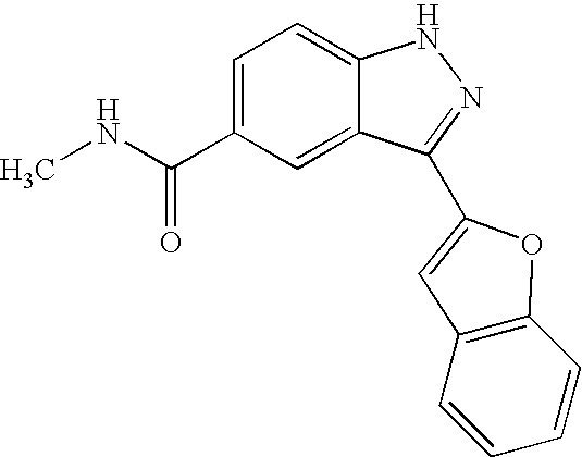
C1=C(C(NC)=O)C=C2C(=C1)NN=C2C1=CC2=C(C=CC=C2)O1
